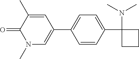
O=C1C(C)=CC(C2=CC=C(C3(N(C)C)CCC3)C=C2)=CN1C
